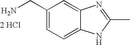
C1(CN)=CC=C2C(=C1)N=C(C)N2.[2 HCl]
